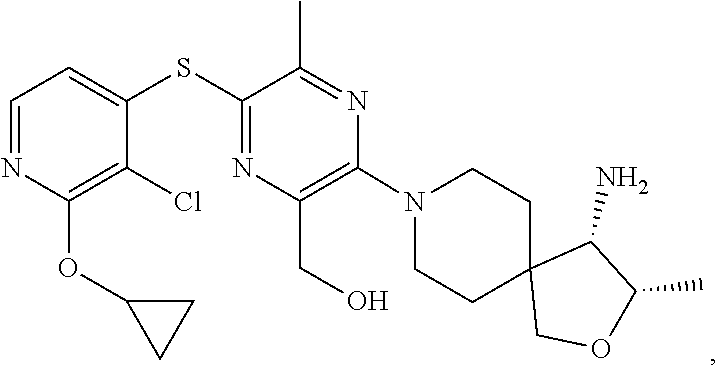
C1CN(C2=C(CO)N=C(SC3=CC=NC(OC4CC4)=C3Cl)C(C)=N2)CCC12COC(C)C2N
